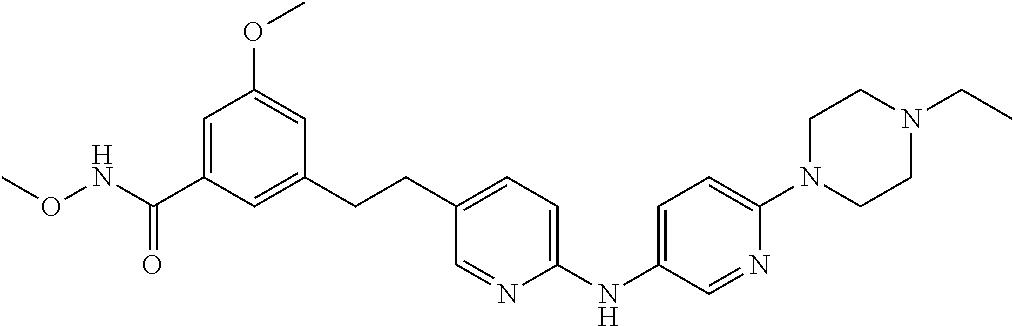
O(NC(C1=CC(OC)=CC(CCC2=CC=C(NC3=CC=C(N4CCN(CC)CC4)N=C3)N=C2)=C1)=O)C
